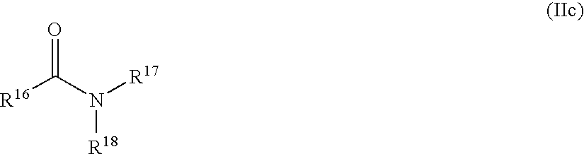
O=C(N([R17])[R18])[R16]
